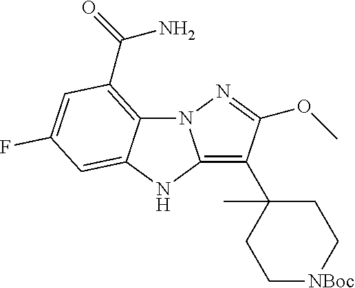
N12C3=C(C(N)=O)C=C(F)C=C3NC1=C(C1(C)CC[NBoc]CC1)C(OC)=N2
